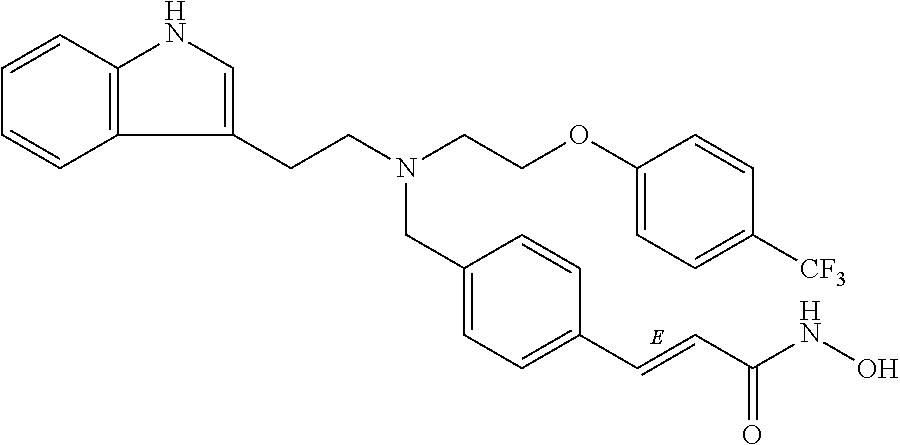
C12=C(C=CC=C1)NC=C2CCN(CCOC1=CC=C([CF3])C=C1)CC1=CC=C(C=CC(NO)=O)C=C1
